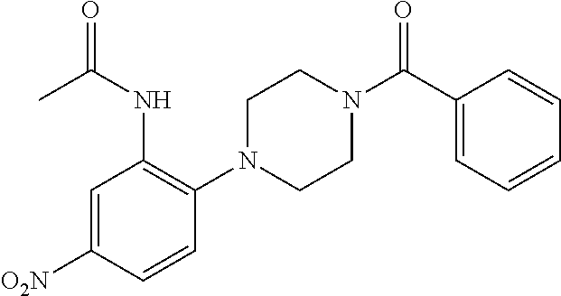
C1N(C2=C(NC(C)=O)C=C([O2N])C=C2)CCN(C(C2=CC=CC=C2)=O)C1
